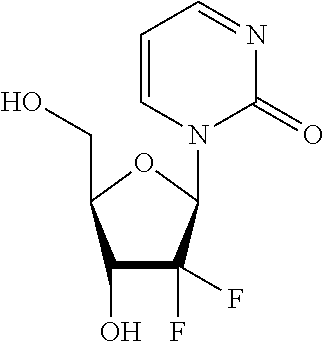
C1(O)C(F)(F)C(N2C(=O)N=CC=C2)OC1CO
